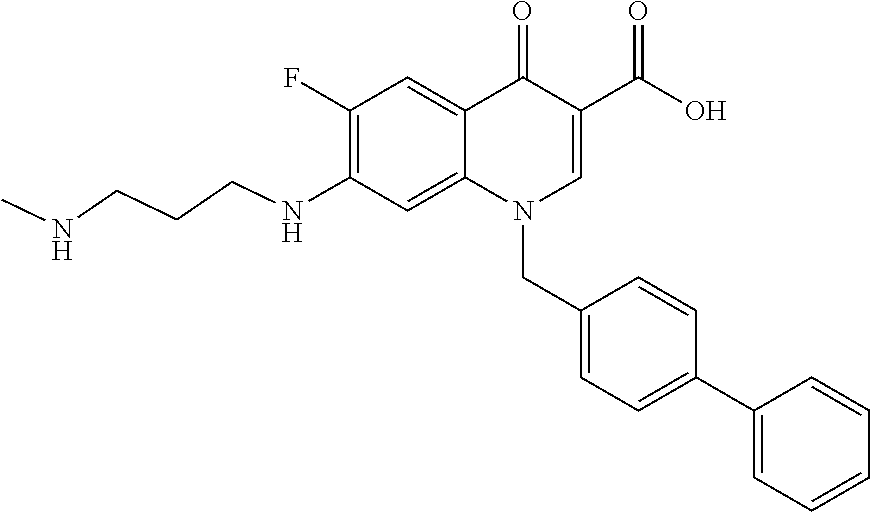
C1(F)=C(NCCCNC)C=C2C(=C1)C(=O)C(C(O)=O)=CN2CC1=CC=C(C2=CC=CC=C2)C=C1
